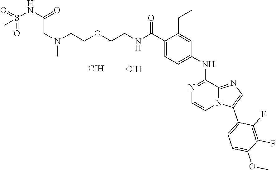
C1(C(=O)NCCOCCN(CC(NS(=O)(C)=O)=O)C)=CC=C(NC2=NC=CN3C2=NC=C3C2=CC=C(OC)C(F)=C2F)C=C1CC.[CIH].[CIH]
